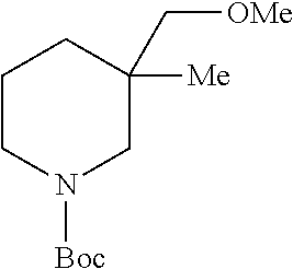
C1CN([Boc])CC(C[OMe])([Me])C1
